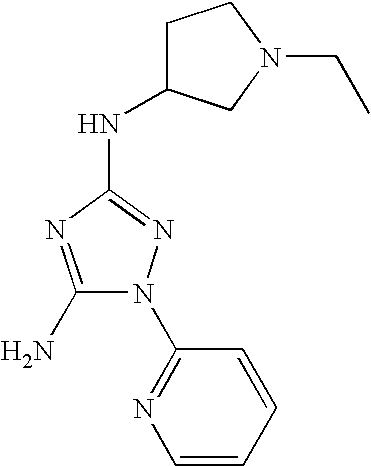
C1(N)=NC(NC2CCN(CC)C2)=NN1C1=NC=CC=C1
